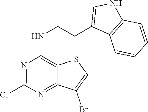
ClC1=NC(NCCC2=CNC3=C2C=CC=C3)=C2C(=N1)C(Br)=CS2
